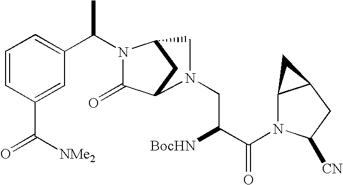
C1=CC(C([NMe2])=O)=CC(C(C)N2C(=O)C3CC2CN3CC([BocHN])C(=O)N2C3C(CC2[CN])C3)=C1
